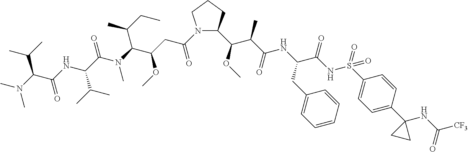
N1(C(CC(C(N(C(C(NC(C(N(C)C)C(C)C)=O)C(C)C)=O)C)C(CC)C)OC)=O)C(C(OC)C(C(=O)NC(C(NS(C2=CC=C(C3(NC([CF3])=O)CC3)C=C2)(=O)=O)=O)CC2=CC=CC=C2)C)CCC1
